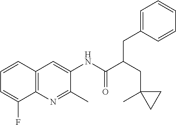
C12=C(N=C(C)C(NC(C(CC3(C)CC3)CC3=CC=CC=C3)=O)=C1)C(F)=CC=C2
